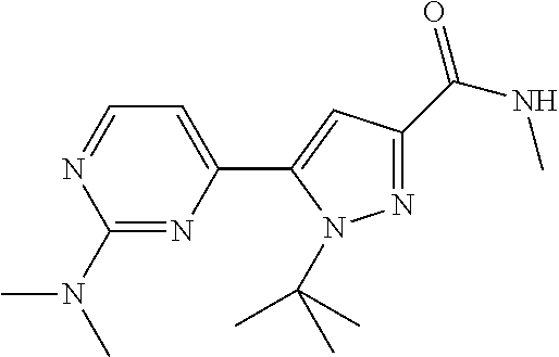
C1(N(C)C)=NC(C2=CC(C(NC)=O)=NN2C(C)(C)C)=CC=N1
